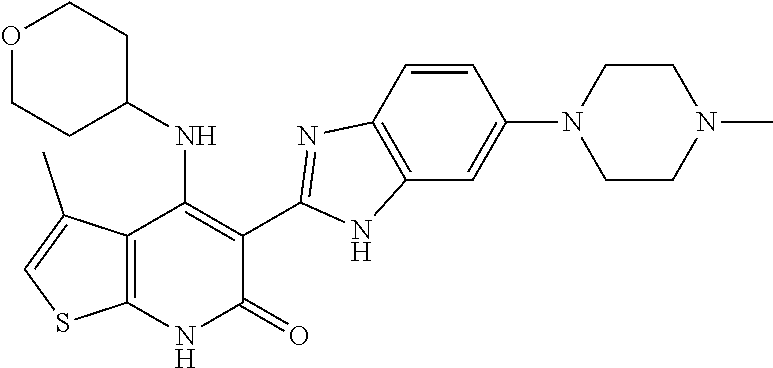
C1=CC2=C(C=C1N1CCN(C)CC1)NC(C1=C(NC3CCOCC3)C3=C(NC1=O)SC=C3C)=N2
